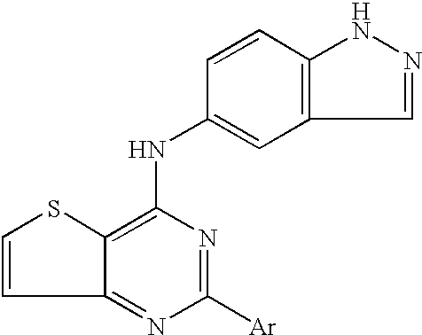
C12=C(C=NN1)C=C(NC1=C3C(=NC([Ar])=N1)C=CS3)C=C2
